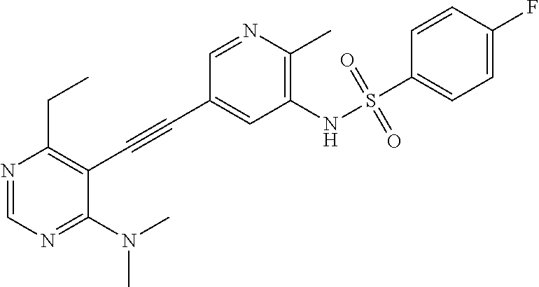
N1=CN=C(N(C)C)C(C#CC2=CC(NS(C3=CC=C(F)C=C3)(=O)=O)=C(C)N=C2)=C1CC
